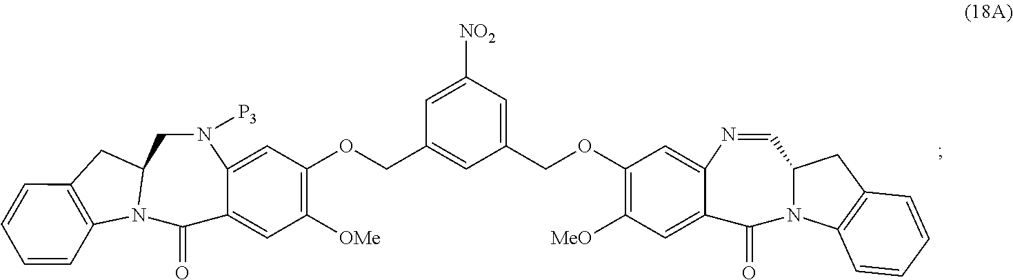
C1(OCC2=CC([NO2])=CC(COC3=C([OMe])C=C4C(=C3)N([P3])CC3N(C4=O)C4=C(C3)C=CC=C4)=C2)=C([MeO])C=C2C(=C1)N=CC1N(C2=O)C2=C(C1)C=CC=C2
